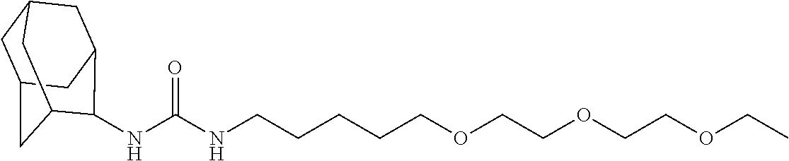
N(C(NCCCCCOCCOCCOCC)=O)C1C2CC3CC(CC1C3)C2
